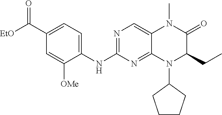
C1(N2C(CC)C(=O)N(C)C3=CN=C(NC4=CC=C(C([EtO])=O)C=C4[OMe])N=C23)CCCC1
